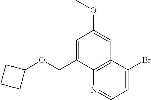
C1(OCC2=CC(OC)=CC3=C2N=CC=C3Br)CCC1
